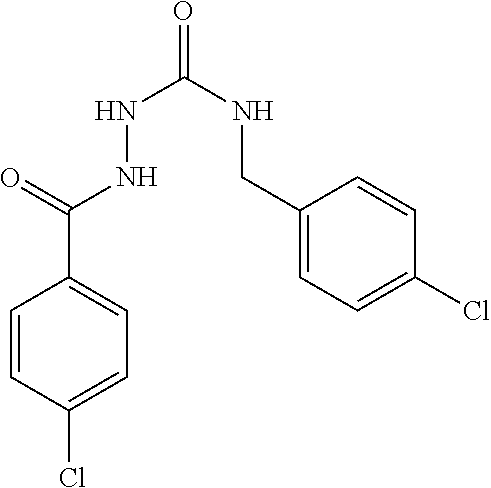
C1=CC(Cl)=CC=C1C(=O)NNC(=O)NCC1=CC=C(Cl)C=C1
